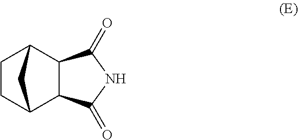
C12C3CCC(C1C(=O)NC2=O)C3
